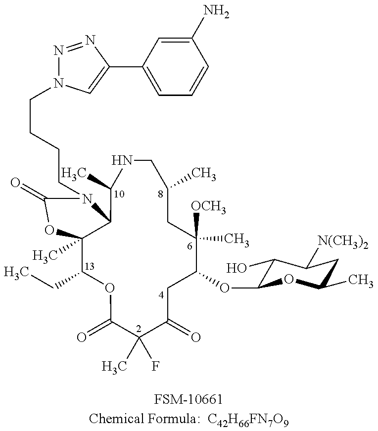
C12(C)C(CC)OC(=O)C(C)(F)C(=O)CC(OC3C(O)C([N(CH3)2])CC(C)O3)C(C)([OCH3])CC(C)CNC(C)C1N(CCCCN1N=NC(C3=CC=CC(N)=C3)=C1)C(=O)O2.[FSM-10661Chemical Formula:  C42H66FN7O9]
